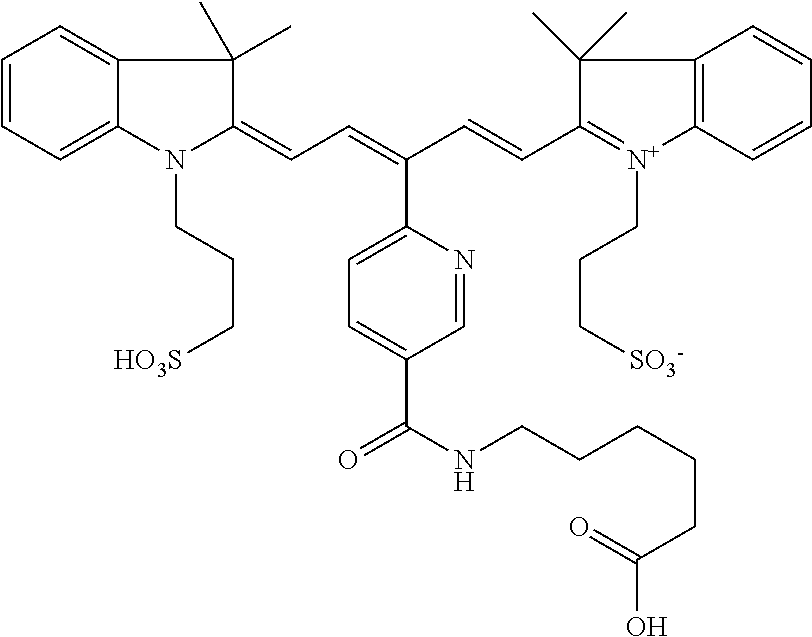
C1(C(NCCCCCC(O)=O)=O)=CC=C(C(=CC=C2C(C)(C)C3=CC=CC=C3N2CCC[SO3H])C=CC2=[N+](CCC[SO3-])C3=C(C2(C)C)C=CC=C3)N=C1
